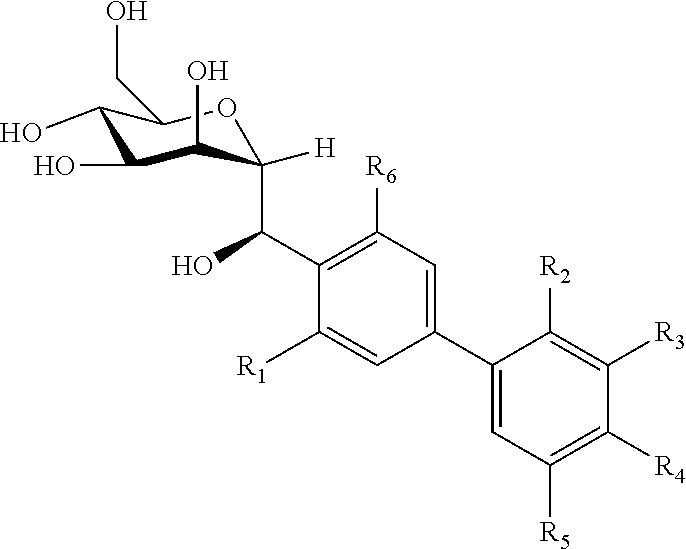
C1(O)C(O)C(O)C(C(C2=C([R6])C=C(C3=CC([R5])=C([R4])C([R3])=C3[R2])C=C2[R1])O)([H])OC1CO
